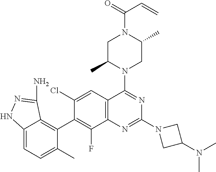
C12=CC=C(C)C(C3=C(F)C4=C(C=C3Cl)C(N3CC(C)N(C(=O)C=C)CC3C)=NC(N3CC(N(C)C)C3)=N4)=C1C(N)=NN2
